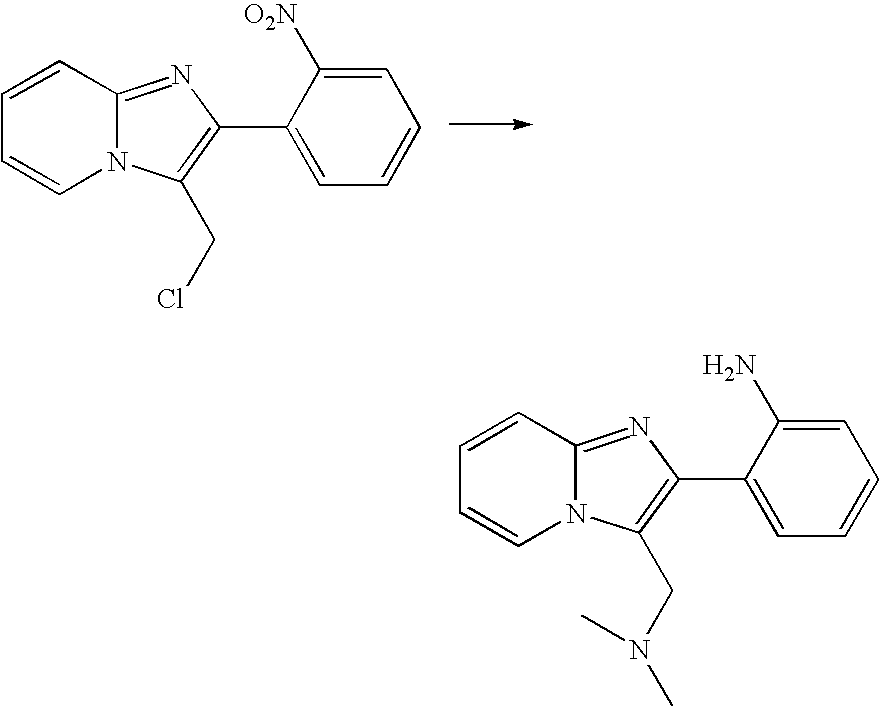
N12C(=NC(C3=CC=CC=C3[O2N])=C1CCl)C=CC=C2.N12C(=NC(C3=CC=CC=C3N)=C1CN(C)C)C=CC=C2
